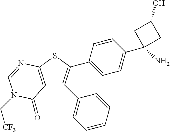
C12=C(SC(C3=CC=C(C4(N)CC(O)C4)C=C3)=C1C1=CC=CC=C1)N=CN(C[CF3])C2=O
